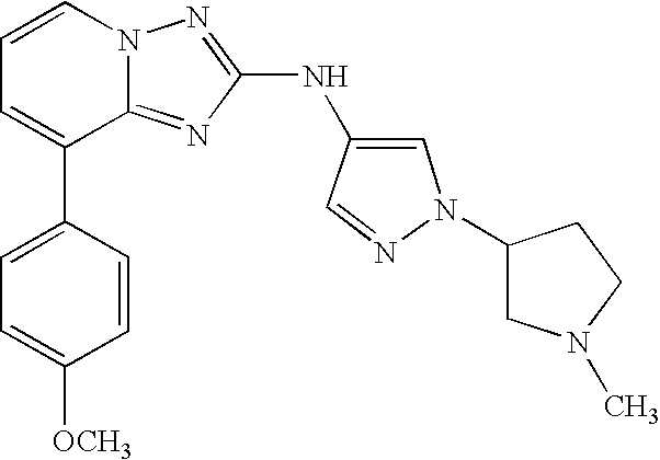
C1=CN2C(=NC(NC3=CN(C4CN(C)CC4)N=C3)=N2)C(C2=CC=C([OCH3])C=C2)=C1
